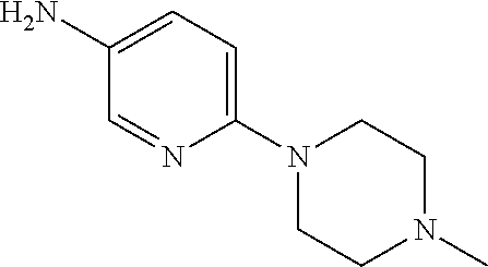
C1(N2CCN(C)CC2)=CC=C(N)C=N1
